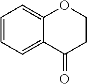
C1=CC=C2C(=C1)OCCC2=O
